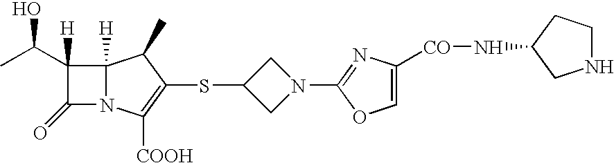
C12([H])N(C([COOH])=C(SC3CN(C4=NC([CO]NC5CNCC5)=CO4)C3)C1C)C(=O)C2(C(C)O)[H]
